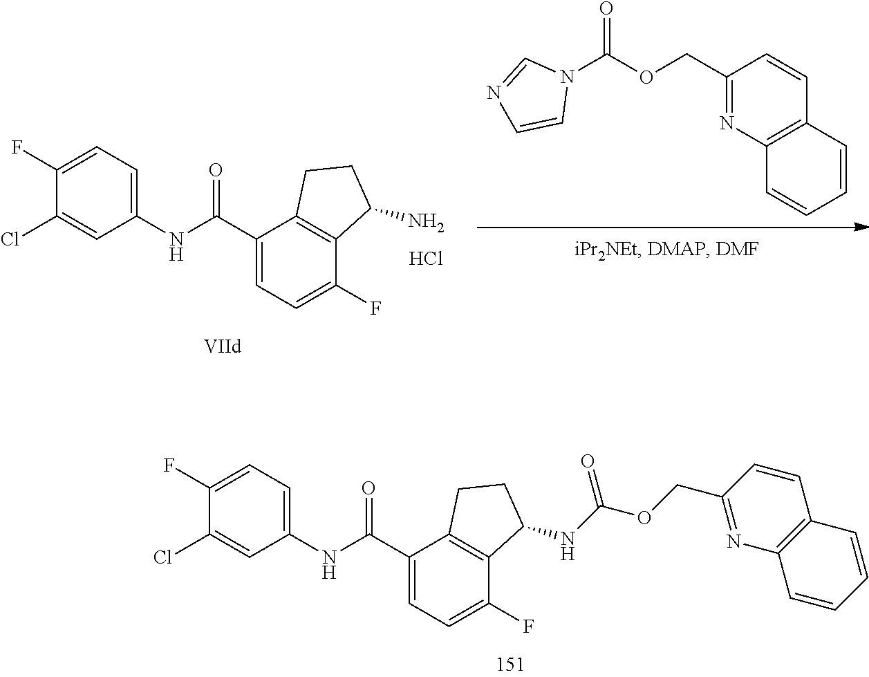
C1(Cl)=CC(NC(C2=CC=C(F)C3=C2CCC3NC(OCC2=NC3=C(C=C2)C=CC=C3)=O)=O)=CC=C1F.N1(C(OCC2=NC3=C(C=C2)C=CC=C3)=O)C=NC=C1.C1(Cl)=CC(NC(C2=CC=C(F)C3=C2CCC3N)=O)=CC=C1F.Cl
